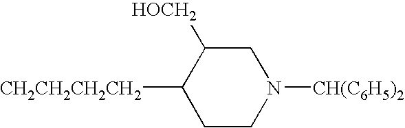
[CH2CH2CH2CH2]C1CCN([CH(C6H5)2])CC1[HOCH2]
